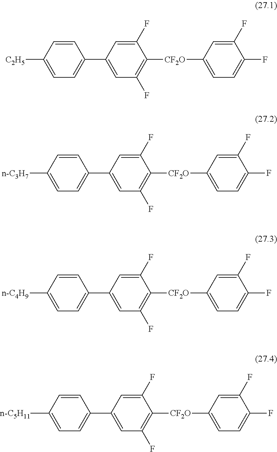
C1=CC([C2H5])=CC=C1C1=CC(F)=C([CF2O]C2=CC=C(F)C(F)=C2)C(F)=C1.C1=CC([n-C3H7])=CC=C1C1=CC(F)=C([CF2O]C2=CC=C(F)C(F)=C2)C(F)=C1.C1=CC([n-C4H9])=CC=C1C1=CC(F)=C([CF2O]C2=CC=C(F)C(F)=C2)C(F)=C1.C1=CC([n-C5H11])=CC=C1C1=CC(F)=C([CF2O]C2=CC=C(F)C(F)=C2)C(F)=C1
